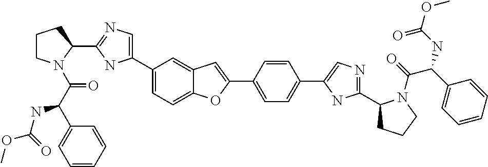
C1(C2=CN=C(C3CCCN3C(=O)C(NC(=O)OC)C3=CC=CC=C3)N2)=CC=C2C(=C1)C=C(C1=CC=C(C3=CN=C(C4CCCN4C(C(NC(=O)OC)C4=CC=CC=C4)=O)N3)C=C1)O2
